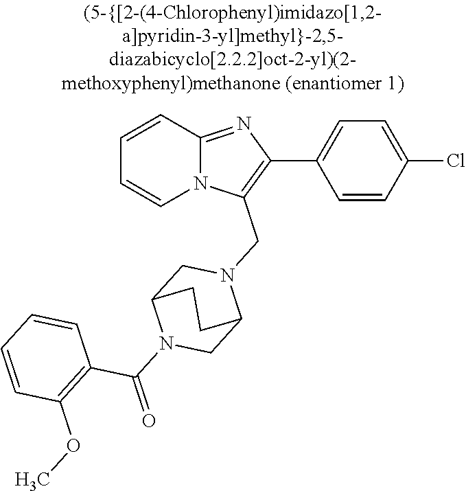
N12C(=NC(C3=CC=C(Cl)C=C3)=C1CN1CC3N(C(=O)C4=C(OC)C=CC=C4)CC1CC3)C=CC=C2
